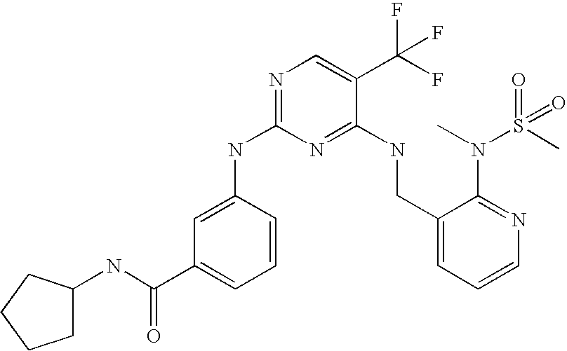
C1(CNC2=NC(NC3=CC(C(NC4CCCC4)=O)=CC=C3)=NC=C2C(F)(F)F)=CC=CN=C1N(C)S(C)(=O)=O
